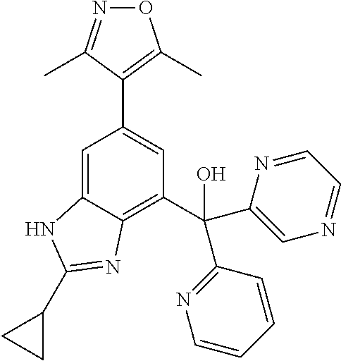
C1=C2C(=C(C(C3=NC=CC=C3)(C3=CN=CC=N3)O)C=C1C1=C(C)ON=C1C)N=C(C1CC1)N2
